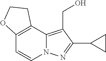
C12=C(C=CN3C1=C(CO)C(C1CC1)=N3)OCC2
